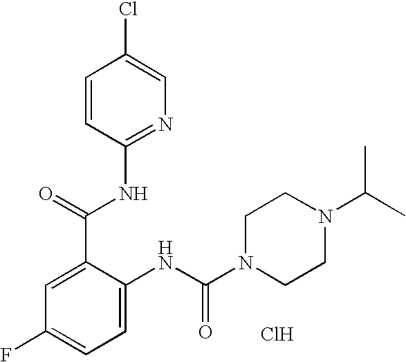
C1(C(NC2=NC=C(Cl)C=C2)=O)=CC(F)=CC=C1NC(N1CCN(C(C)C)CC1)=O.Cl
